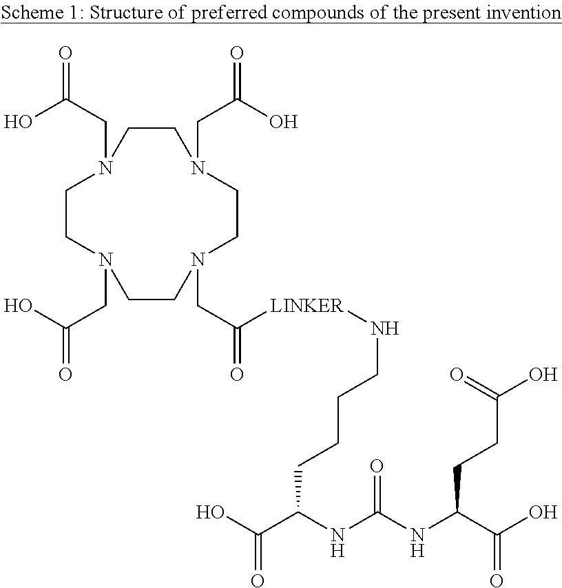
C1CN(CC(O)=O)CCN(CC(O)=O)CCN(CC([LINKER]NCCCCC(C(O)=O)NC(NC(C(O)=O)CCC(O)=O)=O)=O)CCN1CC(O)=O
